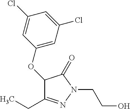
C1(CC)=NN(CCO)C(=O)C1OC1=CC(Cl)=CC(Cl)=C1
